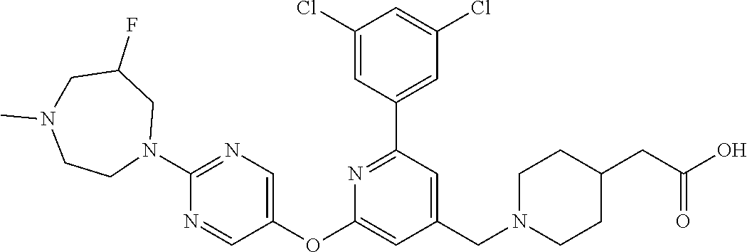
C1(Cl)=CC(C2=NC(OC3=CN=C(N4CC(F)CN(C)CC4)N=C3)=CC(CN3CCC(CC(O)=O)CC3)=C2)=CC(Cl)=C1
